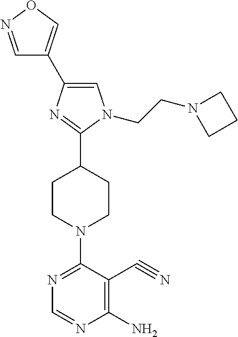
N1=C(N2CCC(C3=NC(C4=CON=C4)=CN3CCN3CCC3)CC2)C(C#N)=C(N)N=C1
